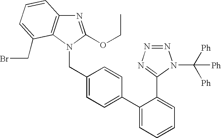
C1(CN2C3=C(N=C2OCC)C=CC=C3CBr)=CC=C(C2=CC=CC=C2C2=NN=NN2C([Ph])([Ph])[Ph])C=C1
